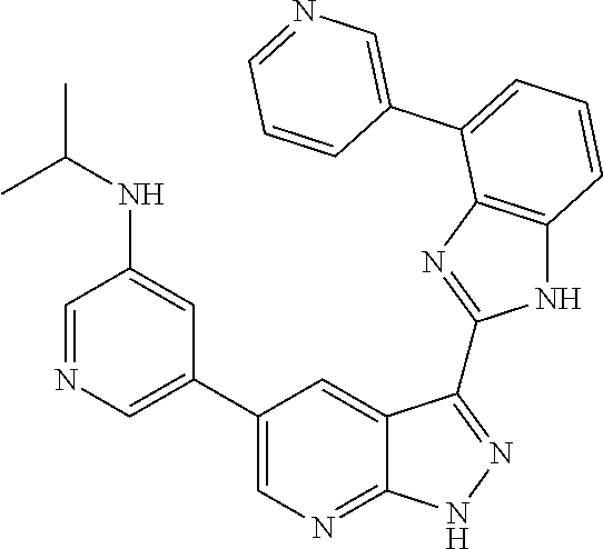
C1=C(C2=CC=CC3=C2N=C(C2=NNC4=NC=C(C5=CN=CC(NC(C)C)=C5)C=C42)N3)C=CC=N1
